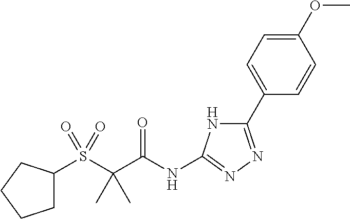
S(C(C(NC1=NN=C(C2=CC=C(OC)C=C2)N1)=O)(C)C)(=O)(=O)C1CCCC1
